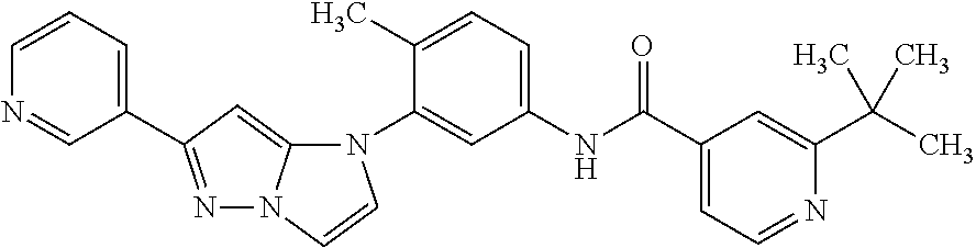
C1(C2=NN3C(=C2)N(C2=CC(NC(C4=CC=NC(C(C)(C)C)=C4)=O)=CC=C2C)C=C3)=CC=CN=C1
